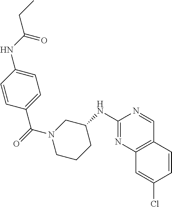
C1(NC2CN(C(=O)C3=CC=C(NC(CC)=O)C=C3)CCC2)=NC2=C(C=N1)C=CC(Cl)=C2
